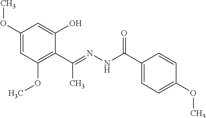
C1(OC)=CC(OC)=C(C(=NNC(C2=CC=C(OC)C=C2)=O)C)C(O)=C1
